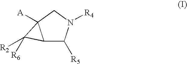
C12C([R5])N([R4])CC1([A])C2([R6])[R2]
